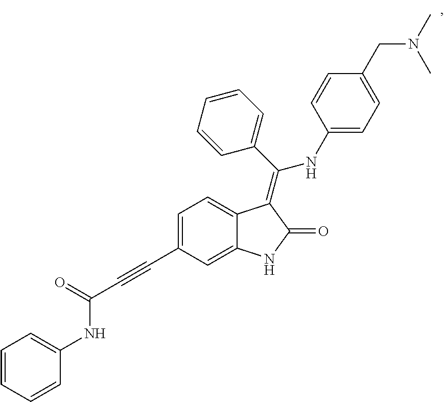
C1=C(C#CC(=O)NC2=CC=CC=C2)C=C2C(=C1)C(=C(C1=CC=CC=C1)NC1=CC=C(CN(C)C)C=C1)C(=O)N2
